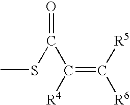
CSC(=O)C(=C([R5])[R6])[R4]
